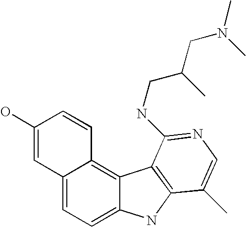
C12=CC=C3C(=C1C=CC(O)=C2)C1=C(N3)C(C)=CN=C1NCC(C)CN(C)C
